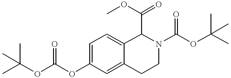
C(OC1=CC=C2C(=C1)CCN(C(OC(C)(C)C)=O)C2C(OC)=O)(OC(C)(C)C)=O
